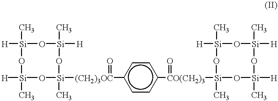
[H][Si]1(C)O[Si](C)([H])O[Si](C)([(CH2)3OC](c2ccc([CO(CH2)3]([Si]3(C)O[Si]([H])(C)O[Si](C)([H])O[Si](C)([H])O3)=O)cc2)=O)O[Si]([H])(C)O1
